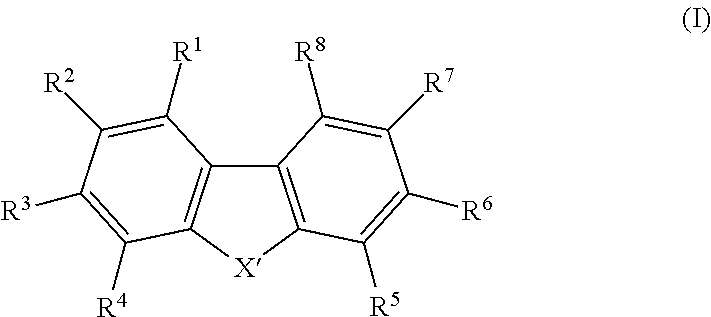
C12=C([X]C3=C1C([R1])=C([R2])C([R3])=C3[R4])C([R5])=C([R6])C([R7])=C2[R8]
